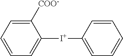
C1([COO-])=CC=CC=C1[I+]C1=CC=CC=C1
